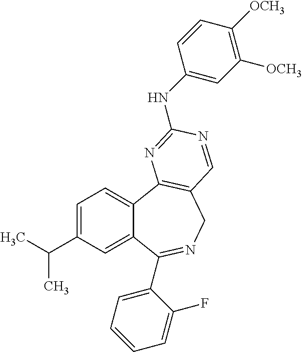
C1=C(C(C)C)C=C2C(=C1)C1=C(CN=C2C2=CC=CC=C2F)C=NC(NC2=CC([OCH3])=C([OCH3])C=C2)=N1
